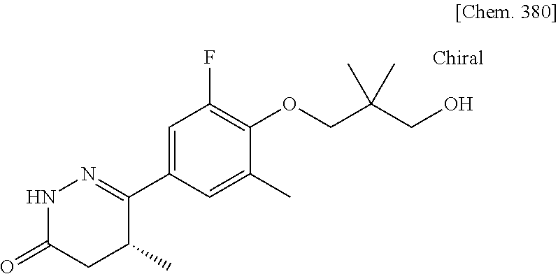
N1C(=O)CC(C)C(C2=CC(F)=C(OCC(CO)(C)C)C(C)=C2)=N1
